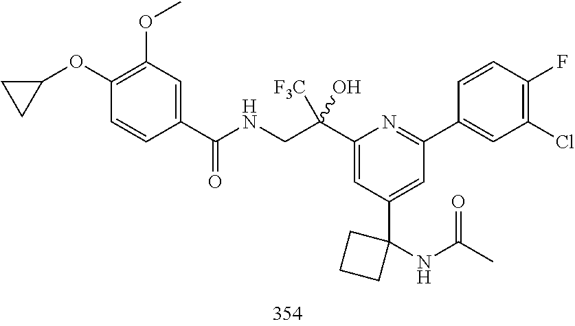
C1(C(CNC(=O)C2=CC(OC)=C(OC3CC3)C=C2)([F3C])O)=CC(C2(NC(=O)C)CCC2)=CC(C2=CC(Cl)=C(F)C=C2)=N1
